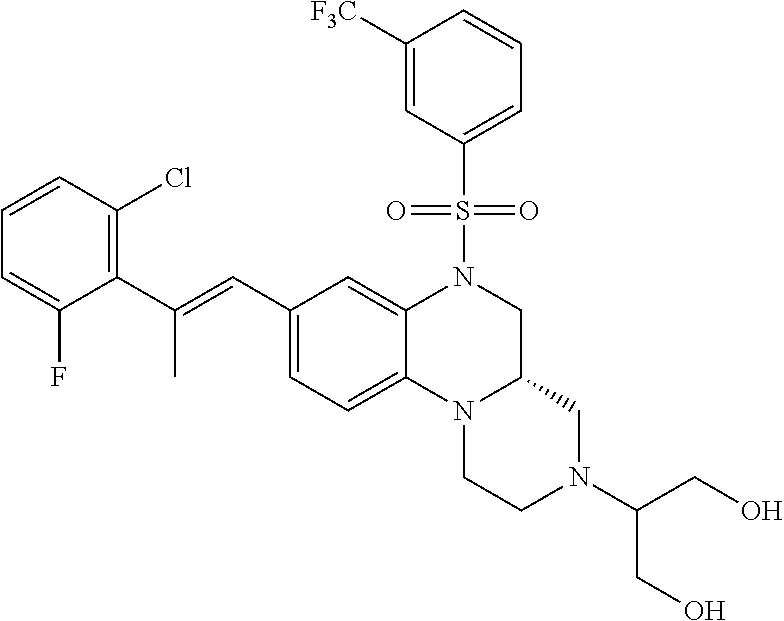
C1CN2C3=CC=C(C=C(C4=C(Cl)C=CC=C4F)C)C=C3N(S(C3=CC=CC([F3C])=C3)(=O)=O)CC2CN1C(CO)CO
